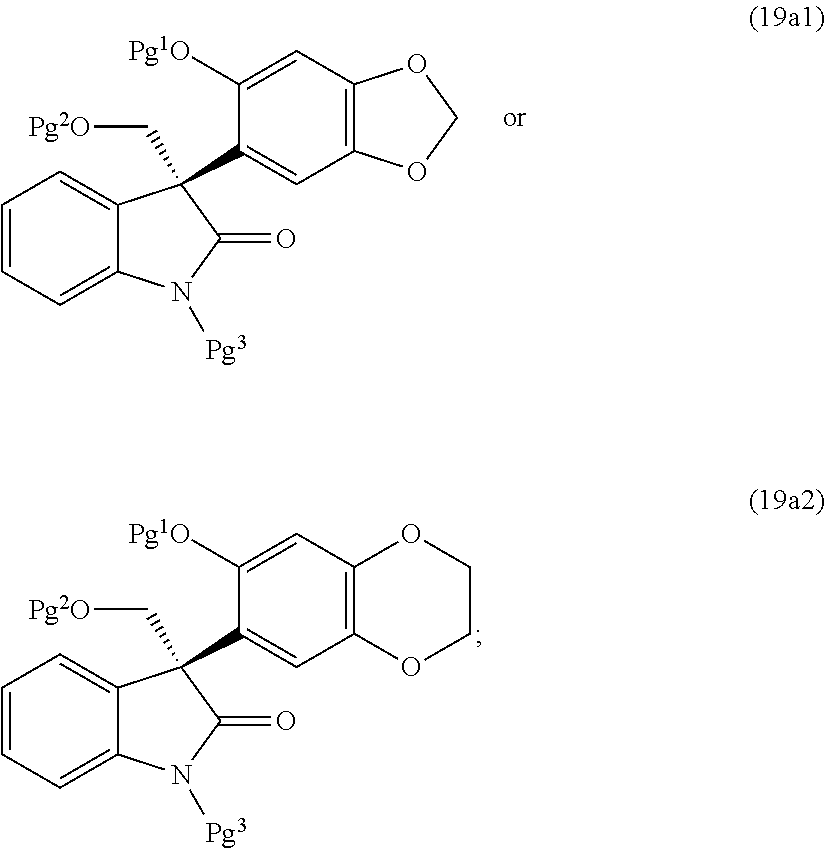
C1=CC=C2C(=C1)C(C[Pg2O])(C1=CC3=C(C=C1[Pg1O])OCO3)C(=O)N2[Pg3].C1=CC=C2C(=C1)C(C[Pg2O])(C1=CC3=C(C=C1[Pg1O])OCCO3)C(=O)N2[Pg3]
